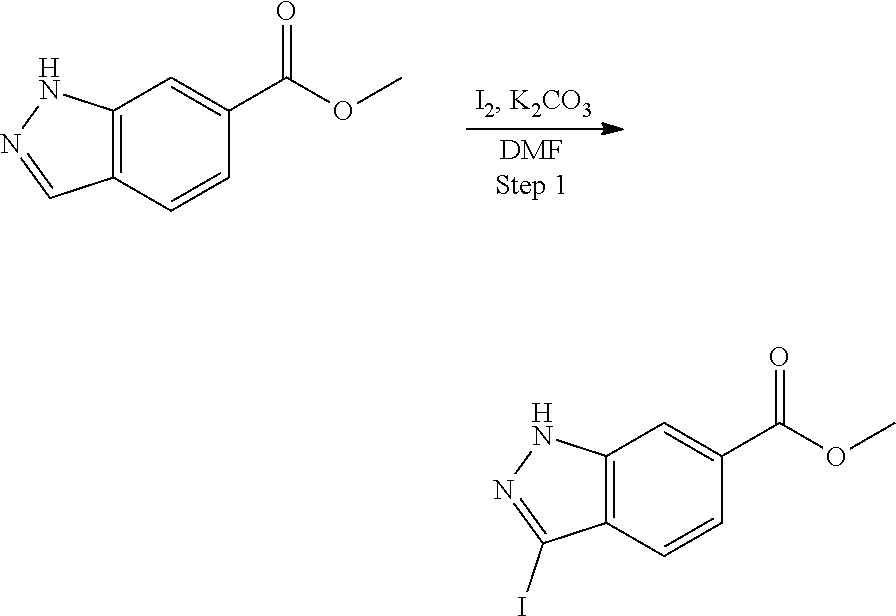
N1=C(I)C2=C(N1)C=C(C(=O)OC)C=C2.N1=CC2=C(N1)C=C(C(=O)OC)C=C2
